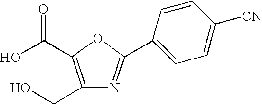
C1(CO)=C(C(O)=O)OC(C2=CC=C([CN])C=C2)=N1
